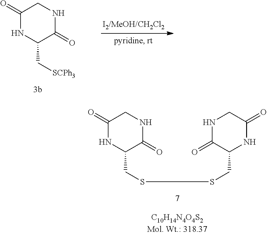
C1(=O)NC(CSSCC2NC(=O)CNC2=O)C(=O)NC1.C1(=O)NC(C[SCPh3])C(=O)NC1
